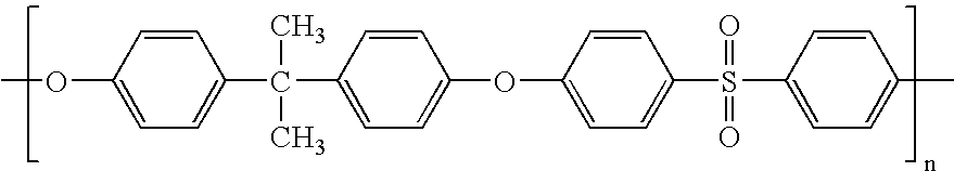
COC1=CC=C(C(C2=CC=C(OC3=CC=C(S(C4=CC=C(C)C=C4)(=O)=O)C=C3)C=C2)(C)C)C=C1
